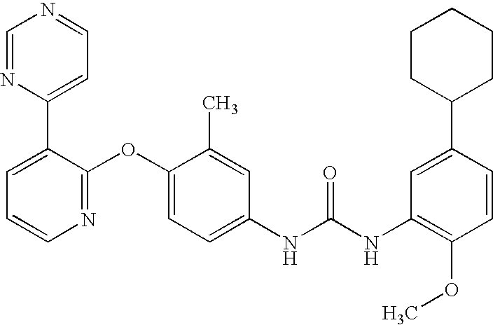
C1=NC(C2=CC=CN=C2OC2=CC=C(NC(=O)NC3=C(OC)C=CC(C4CCCCC4)=C3)C=C2C)=CC=N1
